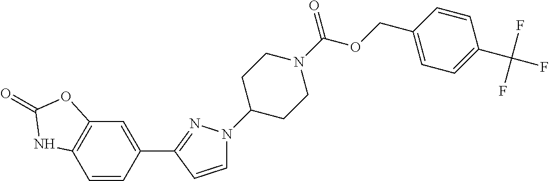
C1=CC(C2=NN(C3CCN(C(=O)OCC4=CC=C(C(F)(F)F)C=C4)CC3)C=C2)=CC2=C1NC(=O)O2
